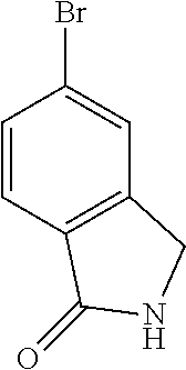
C1=CC2=C(C=C1Br)CNC2=O
